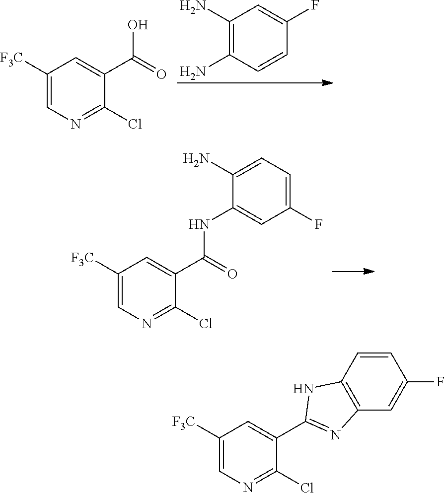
C1(N)=C(N)C=CC(F)=C1.C1([F3C])=CN=C(Cl)C(C(O)=O)=C1.C1([F3C])=CN=C(Cl)C(C(NC2=CC(F)=CC=C2N)=O)=C1.C1([F3C])=CN=C(Cl)C(C2=NC3=C(N2)C=CC(F)=C3)=C1
